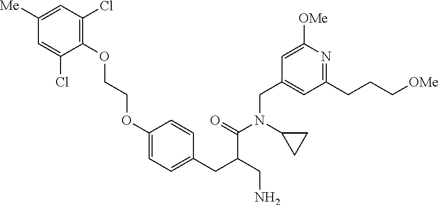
C1(OCCOC2=C(Cl)C=C([Me])C=C2Cl)=CC=C(CC(CN)C(=O)N(C2CC2)CC2=CC(CCC[OMe])=NC([OMe])=C2)C=C1
